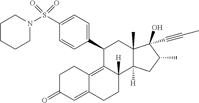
C1CCCN(S(C2=CC=C(C3C4=C5C(=CC(=O)CC5)CCC4([H])C4([H])C(C)(C3)C(O)(C#CC)C(C)C4)C=C2)(=O)=O)C1
